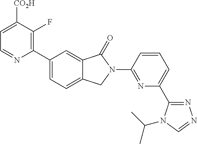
C1=C([CO2H])C(F)=C(C2=CC=C3C(=C2)C(=O)N(C2=NC(C4=NN=CN4C(C)C)=CC=C2)C3)N=C1
